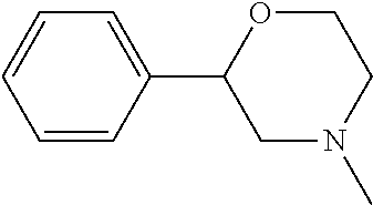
C1=CC(C2CN(C)CCO2)=CC=C1
